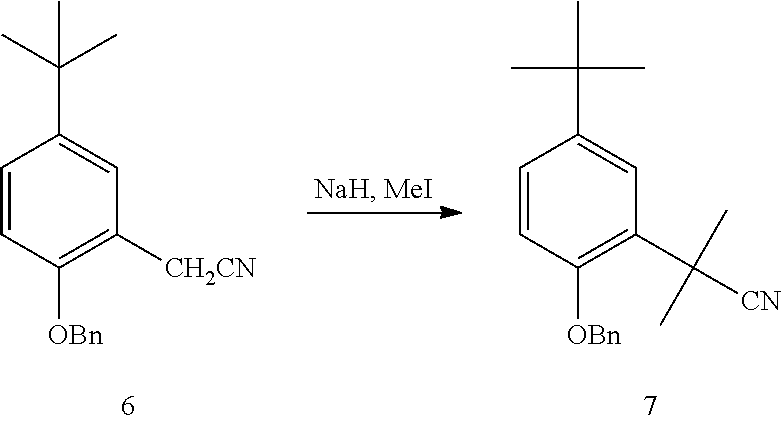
C1=CC([OBn])=C([CH2CN])C=C1C(C)(C)C.C1=CC([OBn])=C(C([CN])(C)C)C=C1C(C)(C)C
